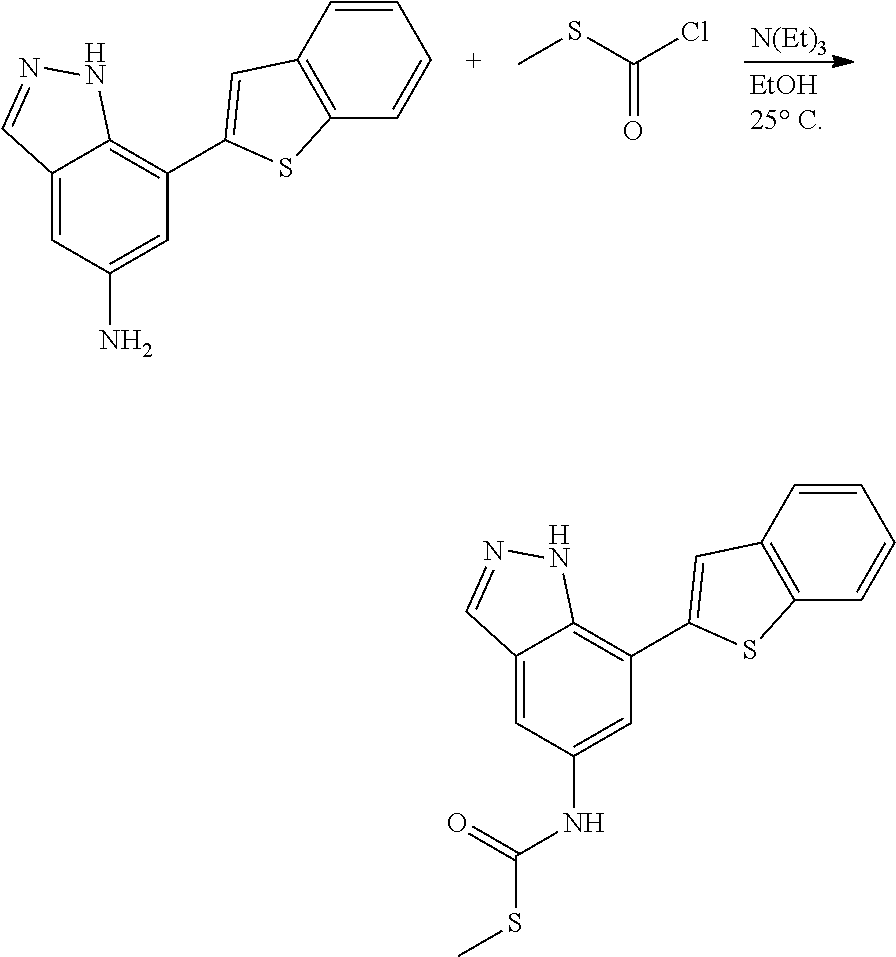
[N(Et)3].C12=CC(N)=CC(C3=CC4=C(C=CC=C4)S3)=C1NN=C2.CSC(Cl)=O.C12=CC(NC(SC)=O)=CC(C3=CC4=C(C=CC=C4)S3)=C1NN=C2
